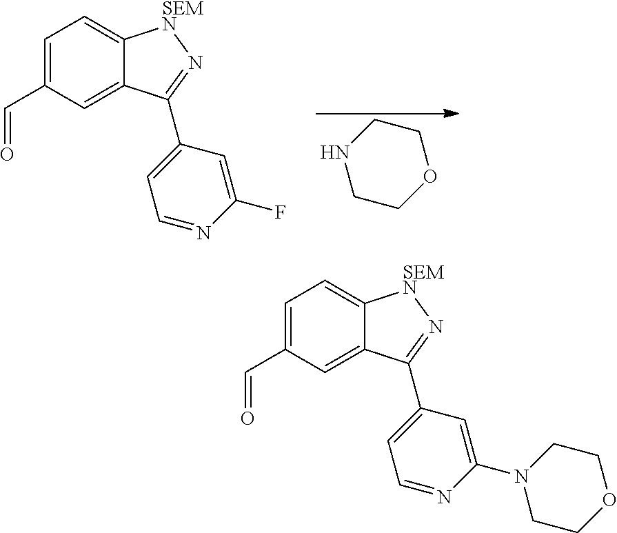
C1COCCN1.C1=C(C=O)C=C2C(=C1)[SEMN]N=C2C1=CC=NC(F)=C1.C1=C(C=O)C=C2C(=C1)[SEMN]N=C2C1=CC=NC(N2CCOCC2)=C1
